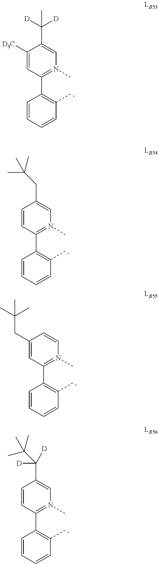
C1([D3C])=CC(C2=C(C)C=CC=C2)=N(C)C=C1C(C)([D])[D].C1=CC(C2=C(C)C=CC=C2)=N(C)C=C1CC(C)(C)C.C1(CC(C)(C)C)=CC(C2=C(C)C=CC=C2)=N(C)C=C1.C1=CC(C2=C(C)C=CC=C2)=N(C)C=C1C([D])([D])C(C)(C)C
